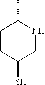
C1CC(S)CNC1C
